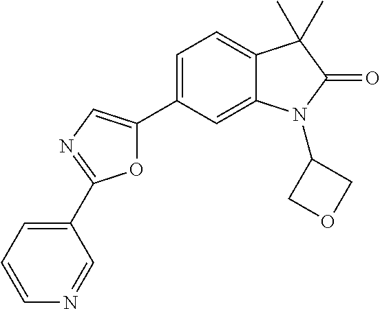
C1=C(C2=CN=C(C3=CC=CN=C3)O2)C=C2C(=C1)C(C)(C)C(=O)N2C1COC1
